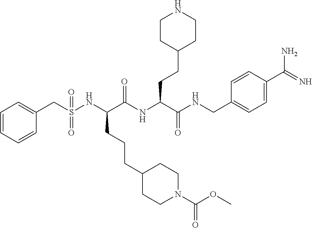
C1=CC=CC(CS(NC(C(NC(C(=O)NCC2=CC=C(C(N)=N)C=C2)CCC2CCNCC2)=O)CCCC2CCN(C(OC)=O)CC2)(=O)=O)=C1
